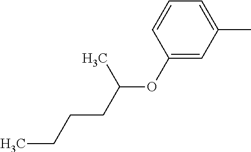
C1(OC(CCCC)C)=CC(C)=CC=C1
